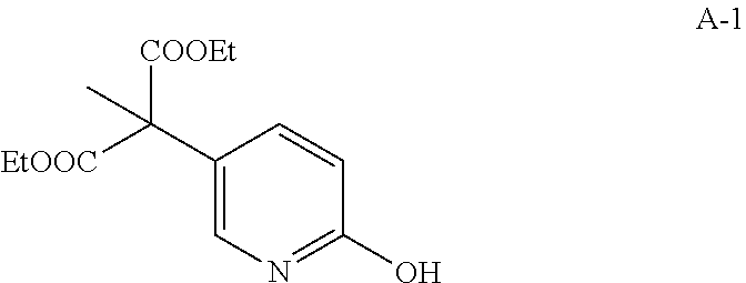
C1(C([COOEt])([EtOOC])C)=CN=C(O)C=C1
